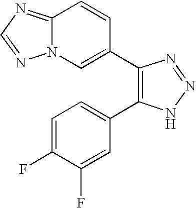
C12=NC=NN1C=C(C1=C(C3=CC=C(F)C(F)=C3)NN=N1)C=C2
